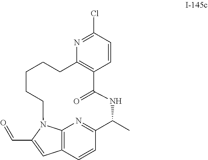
C12=C3C=CC(=N1)C(C)NC(=O)C1=C(N=C(Cl)C=C1)CCCCCN2C(C=O)=C3
